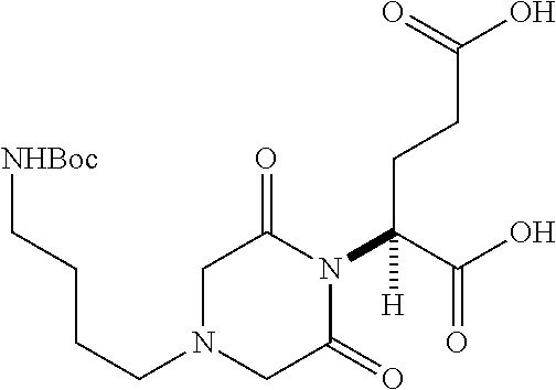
[NHBoc]CCCCN1CC(=O)N(C(C(O)=O)(CCC(O)=O)[H])C(=O)C1
